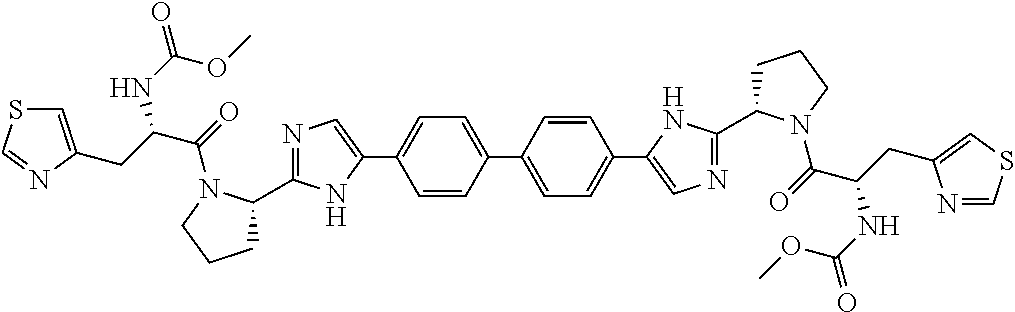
C1=CC(C2=CC=C(C3=CN=C(C4CCCN4C(=O)C(NC(OC)=O)CC4=CSC=N4)N3)C=C2)=CC=C1C1=CN=C(C2CCCN2C(=O)C(NC(OC)=O)CC2=CSC=N2)N1
